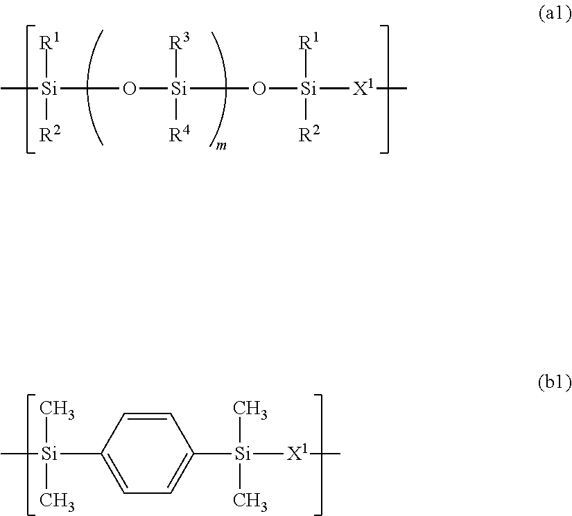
C[Si](O[Si](O[Si]([X1]C)([R1])[R2])([R4])[R3])([R1])[R2].C[Si](C1=CC=C([Si]([X1]C)(C)C)C=C1)(C)C
